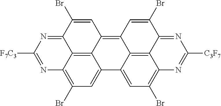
C12=C3C4=C5C6=C7C(=NC([C3F7])=NC7=C(Br)C=C6C3=CC(Br)=C1N=C([F7C3])N=C2C(Br)=C4)C(Br)=C5
